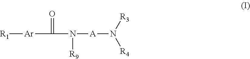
[R1][Ar]C(=O)N([A]N([R3])[R4])[R9]
